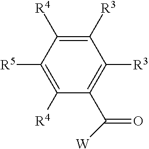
C1([R3])=C([R4])C([R5])=C([R4])C(C([W])=O)=C1[R3]
